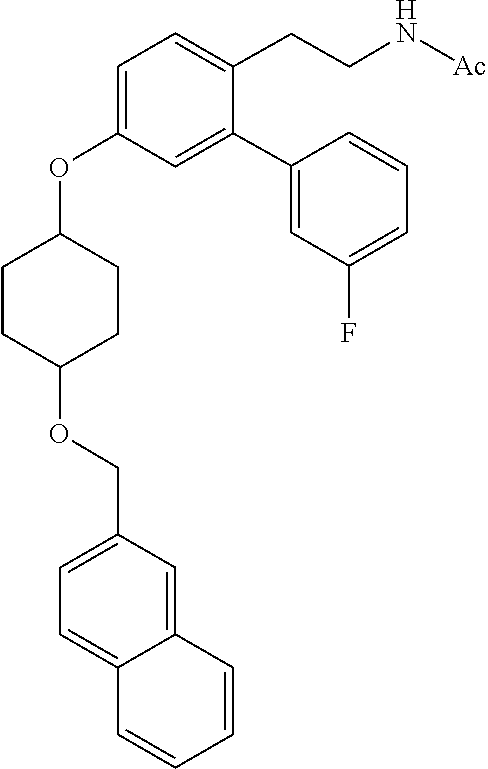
C1CC(OCC2=CC=C3C(=C2)C=CC=C3)CCC1OC1=CC=C(CCN[Ac])C(C2=CC(F)=CC=C2)=C1
